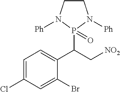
C1CN([Ph])P(C(C[NO2])C2=CC=C(Cl)C=C2Br)(=O)N1[Ph]
